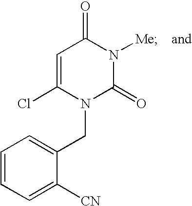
C1=CC=C([CN])C(CN2C(=O)N([Me])C(=O)C=C2Cl)=C1
